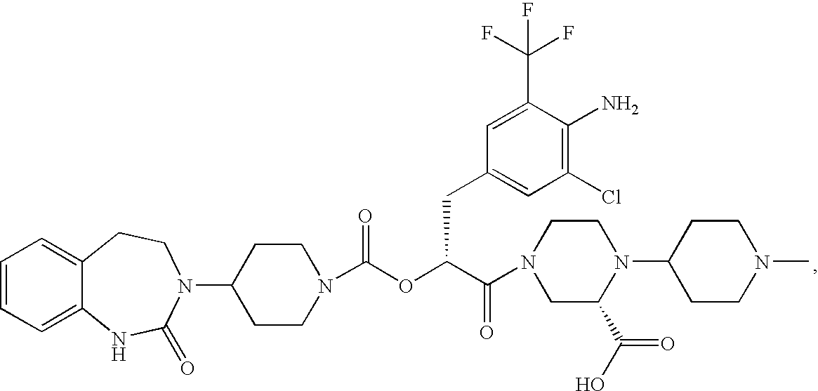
C1=CC=C2C(=C1)CCN(C1CCN(C(OC(C(=O)N3CC(C(O)=O)N(C4CCN(C)CC4)CC3)CC3=CC(Cl)=C(N)C(C(F)(F)F)=C3)=O)CC1)C(=O)N2
